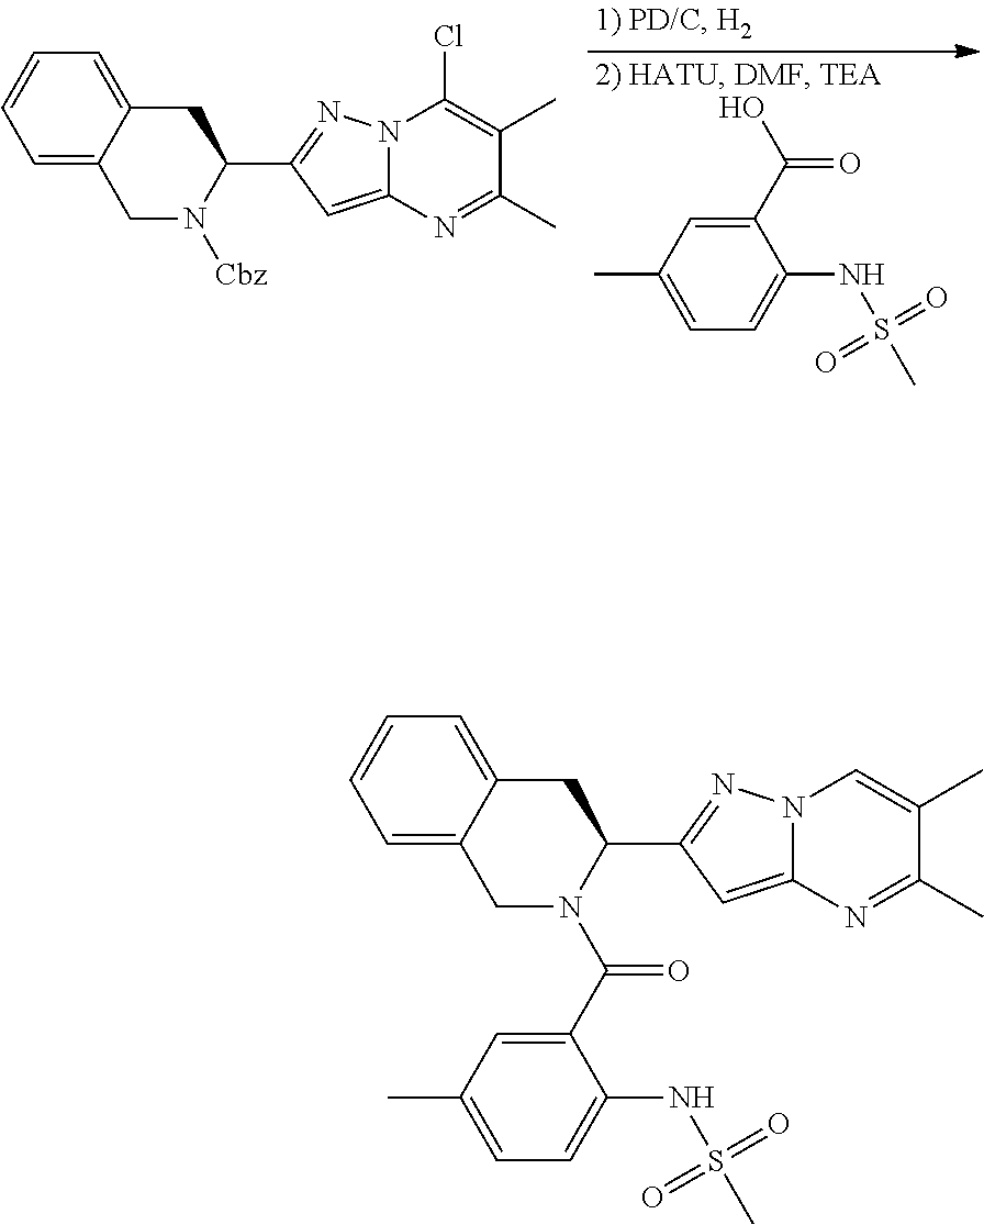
C1=C2C(=CC=C1)CC(C1=NN3C(=C1)N=C(C)C(C)=C3)N(C(C1=CC(C)=CC=C1NS(C)(=O)=O)=O)C2.C1=C2C(=CC=C1)CC(C1=NN3C(=C1)N=C(C)C(C)=C3Cl)N([Cbz])C2.C1(C)=CC=C(NS(C)(=O)=O)C(C(O)=O)=C1
